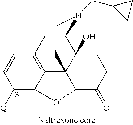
C1([Q])=C2C3=C(C=C1)CC1C4(O)C3(C(C(=O)CC4)O2)CCN1CC1CC1
